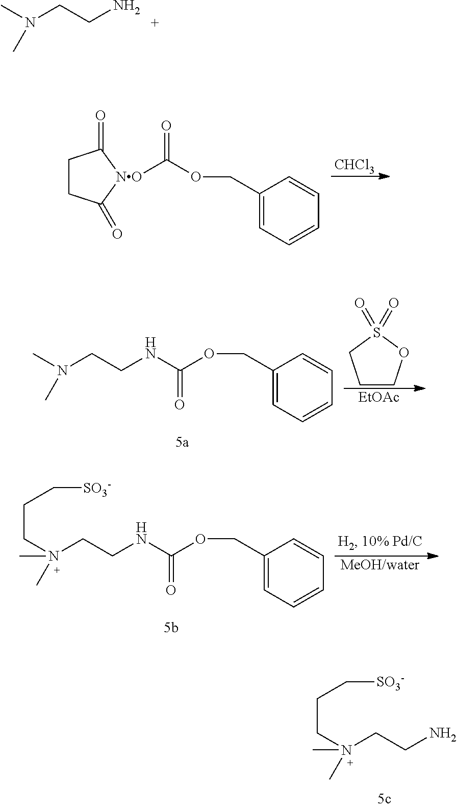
CN(CCN)C.[CHCl3].C1CC(=O)[NO](C(OCC2=CC=CC=C2)=O)C1=O.O(CC1=CC=CC=C1)C(NCCN(C)C)=O.C1COS(=O)(=O)C1.[EtOAc].[MeOH/water].O(CC1=CC=CC=C1)C(NCCN(CCC[SO3-])(C)C)=O.NCCN(CCC[SO3-])(C)C
